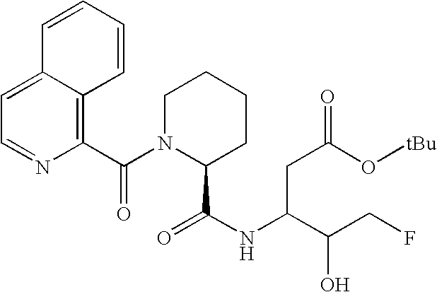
C1=CC=CC2=C(C(N3C(C(NC(C(CF)O)CC(O[tBu])=O)=O)CCCC3)=O)N=CC=C12
